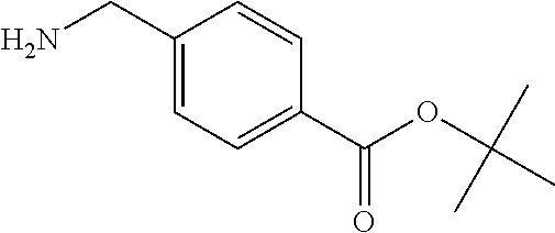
C1(CN)=CC=C(C(OC(C)(C)C)=O)C=C1
